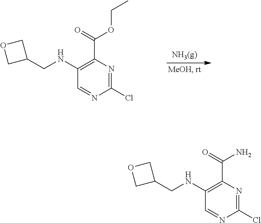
C1(NCC2COC2)=C(C(=O)OCC)N=C(Cl)N=C1.C1(NCC2COC2)=C(C(=O)N)N=C(Cl)N=C1
